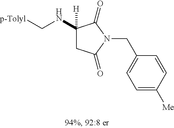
C(NC1([H])CC(=O)N(CC2=CC=C([Me])C=C2)C1=O)[p-Tolyl]
